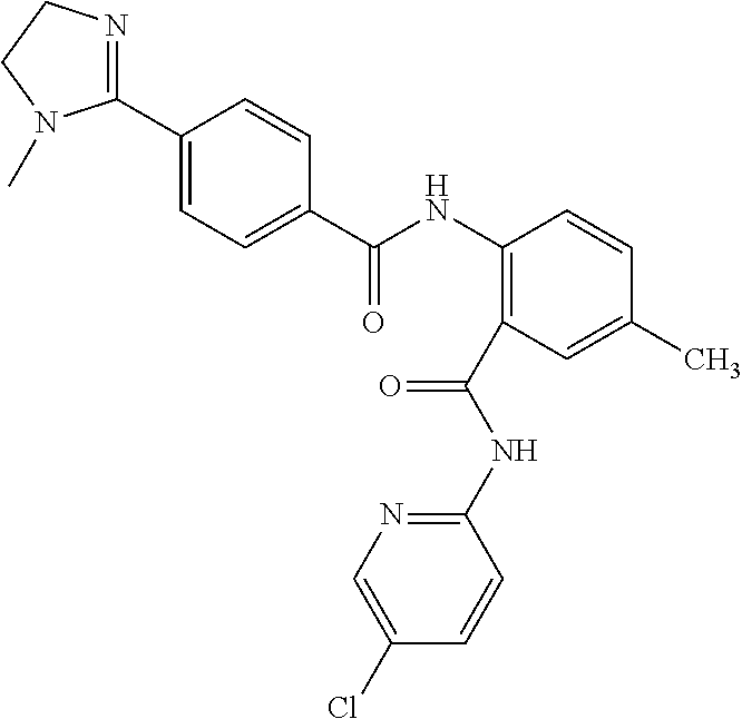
C1(C2=CC=C(C(NC3=C(C(NC4=NC=C(Cl)C=C4)=O)C=C(C)C=C3)=O)C=C2)=NCCN1C
